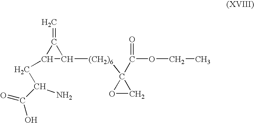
C(C(C(=O)O)N)C1C([(CH2)6]C2(C(OCC)=O)OC2)C1=C
